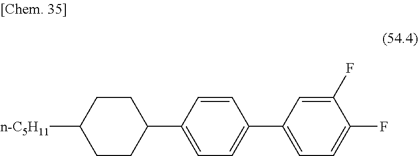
C1CC(C2=CC=C(C3=CC=C(F)C(F)=C3)C=C2)CCC1[n-C5H11]
